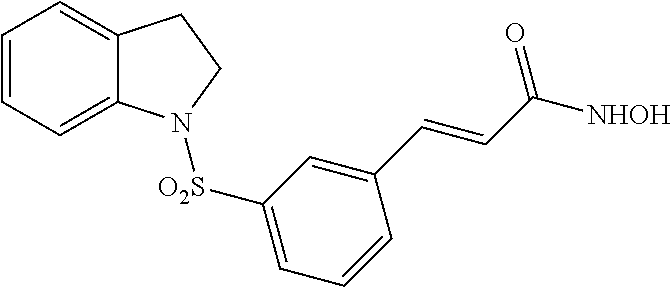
C1=CC=C2C(=C1)CCN2[O2S]C1=CC=CC(C=CC([NHOH])=O)=C1
